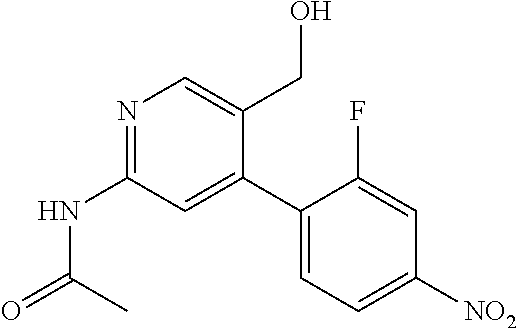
N1=C(NC(=O)C)C=C(C2=CC=C([NO2])C=C2F)C(CO)=C1
